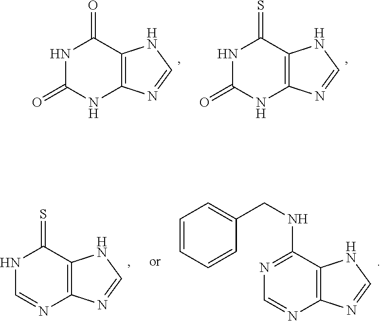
N1C(=O)NC2=C(C1=O)NC=N2.N1C(=O)NC2=C(C1=S)NC=N2.N1C=NC2=C(C1=S)NC=N2.C1=NC2=C(C(NCC3=CC=CC=C3)=N1)NC=N2
